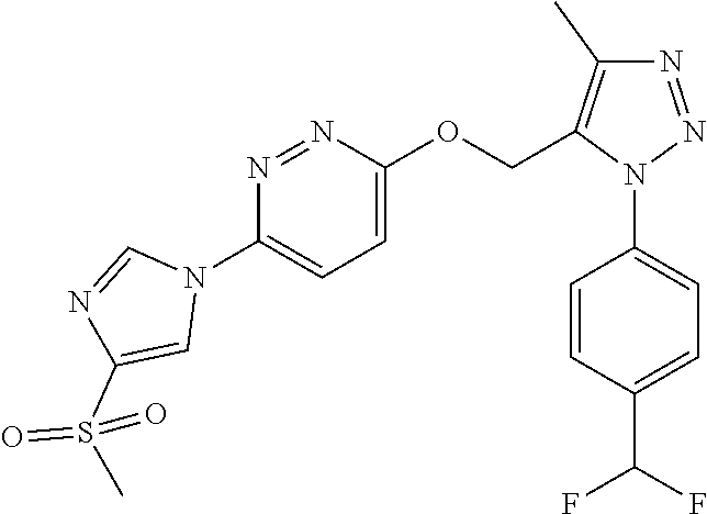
N1=NN(C2=CC=C(C(F)F)C=C2)C(COC2=CC=C(N3C=NC(S(C)(=O)=O)=C3)N=N2)=C1C
